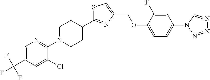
C1(C2=NC(COC3=CC=C(N4N=NN=C4)C=C3F)=CS2)CCN(C2=NC=C(C(F)(F)F)C=C2Cl)CC1
